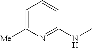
C1=C([Me])N=C(NC)C=C1
